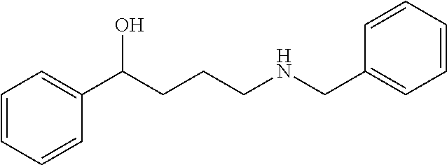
C1=CC=CC(C(CCCNCC2=CC=CC=C2)O)=C1
